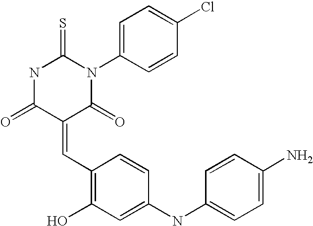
N1C(=O)C(=CC2=C(O)C=C(NC3=CC=C(N)C=C3)C=C2)C(=O)N(C2=CC=C(Cl)C=C2)C1=S
